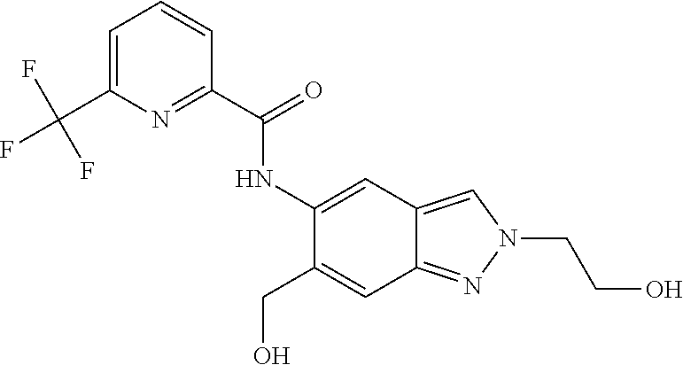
C1(NC(C2=NC(C(F)(F)F)=CC=C2)=O)=CC2=CN(CCO)N=C2C=C1CO
